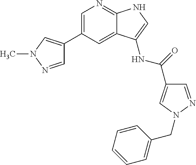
C1=C(C2=CN(C)N=C2)C=C2C(=N1)NC=C2NC(=O)C1=CN(CC2=CC=CC=C2)N=C1
